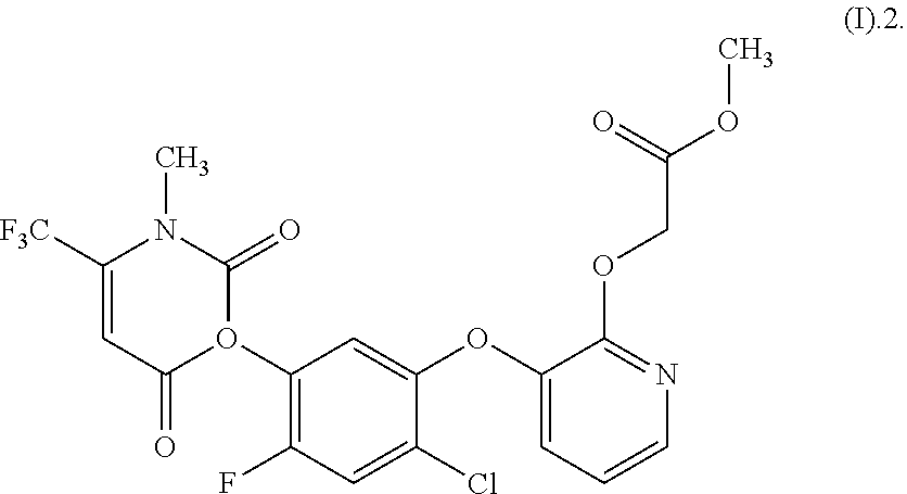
C1([F3C])=CC(=O)O(C2=C(F)C=C(Cl)C(OC3=CC=CN=C3OCC(OC)=O)=C2)C(=O)N1C
